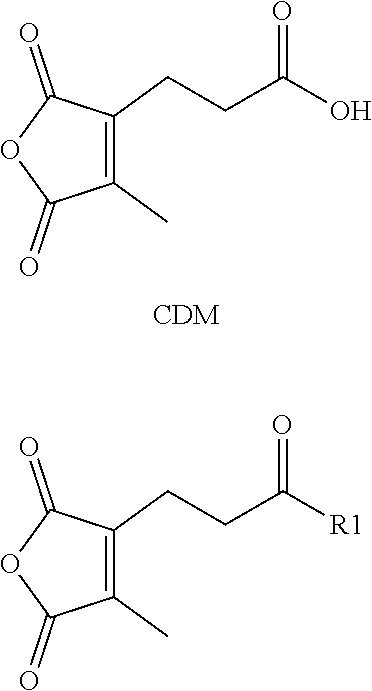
C1(C)=C(CCC(O)=O)C(=O)OC1=O.C1(C)=C(CCC([R1])=O)C(=O)OC1=O
